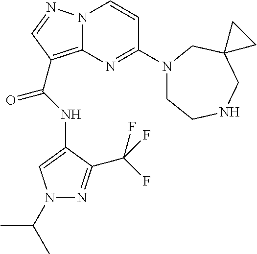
N(C(=O)C1=C2N(N=C1)C=CC(N1CCNCC3(C1)CC3)=N2)C1=CN(C(C)C)N=C1C(F)(F)F
